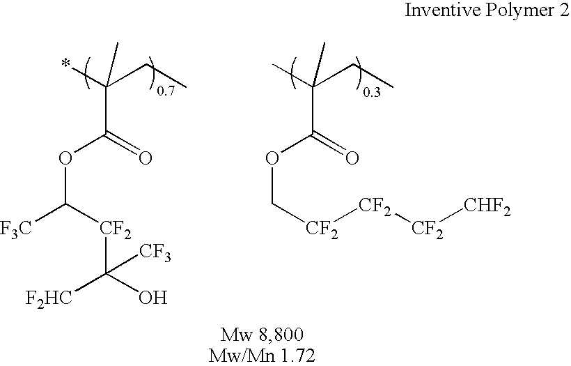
*C(CC)(C)C(=O)OC([F3C])[CF2]C(O)([F2HC])[CF3].CC(CC)(C)C(=O)OC[CF2][CF2][CF2][CHF2]
